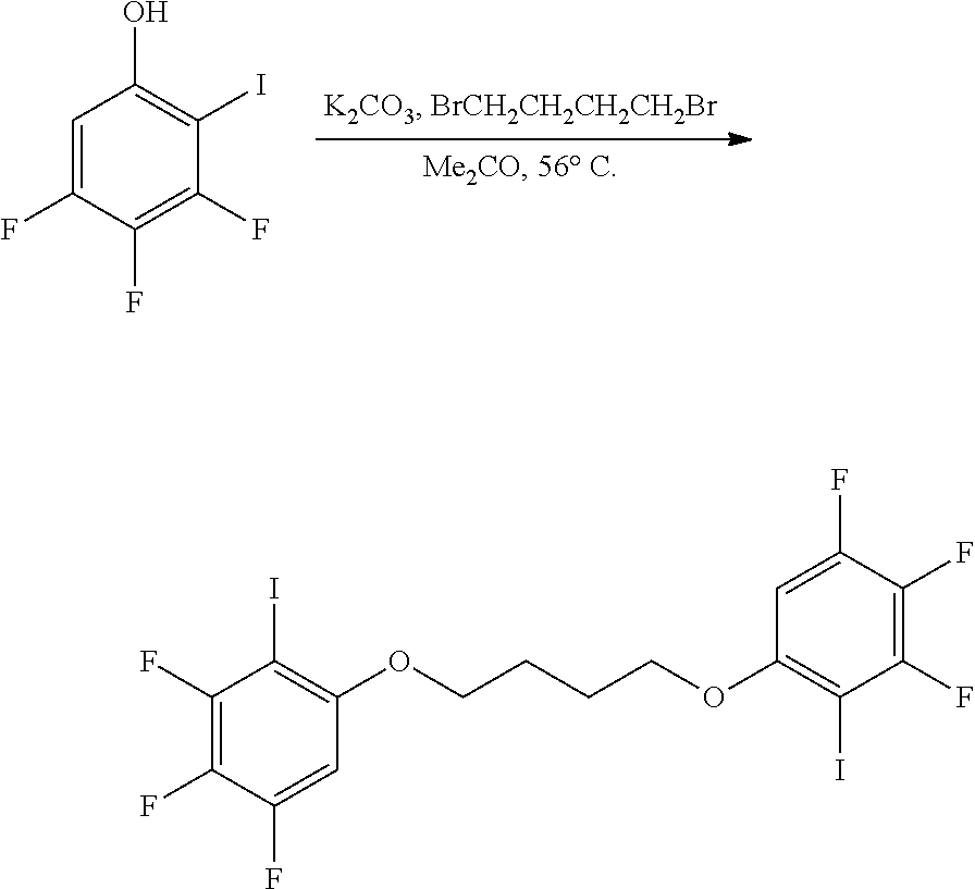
C1=C(F)C(F)=C(F)C(I)=C1O.C1(F)=C(F)C(F)=CC(OCCCCOC2=C(I)C(F)=C(F)C(F)=C2)=C1I
